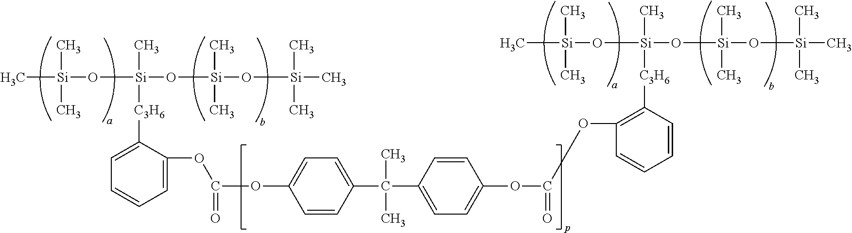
C[Si](C)(C)O[Si](C)([C3H6]C1=CC=CC=C1OC(=O)OC1=CC=C(C(C)(C)C2=CC=C(OC(=O)OC3=C([C3H6][Si](O[Si](C)(C)C)(C)O[Si](C)(C)O[Si](C)(C)C)C=CC=C3)C=C2)C=C1)O[Si](C)(C)O[Si](C)(C)C
